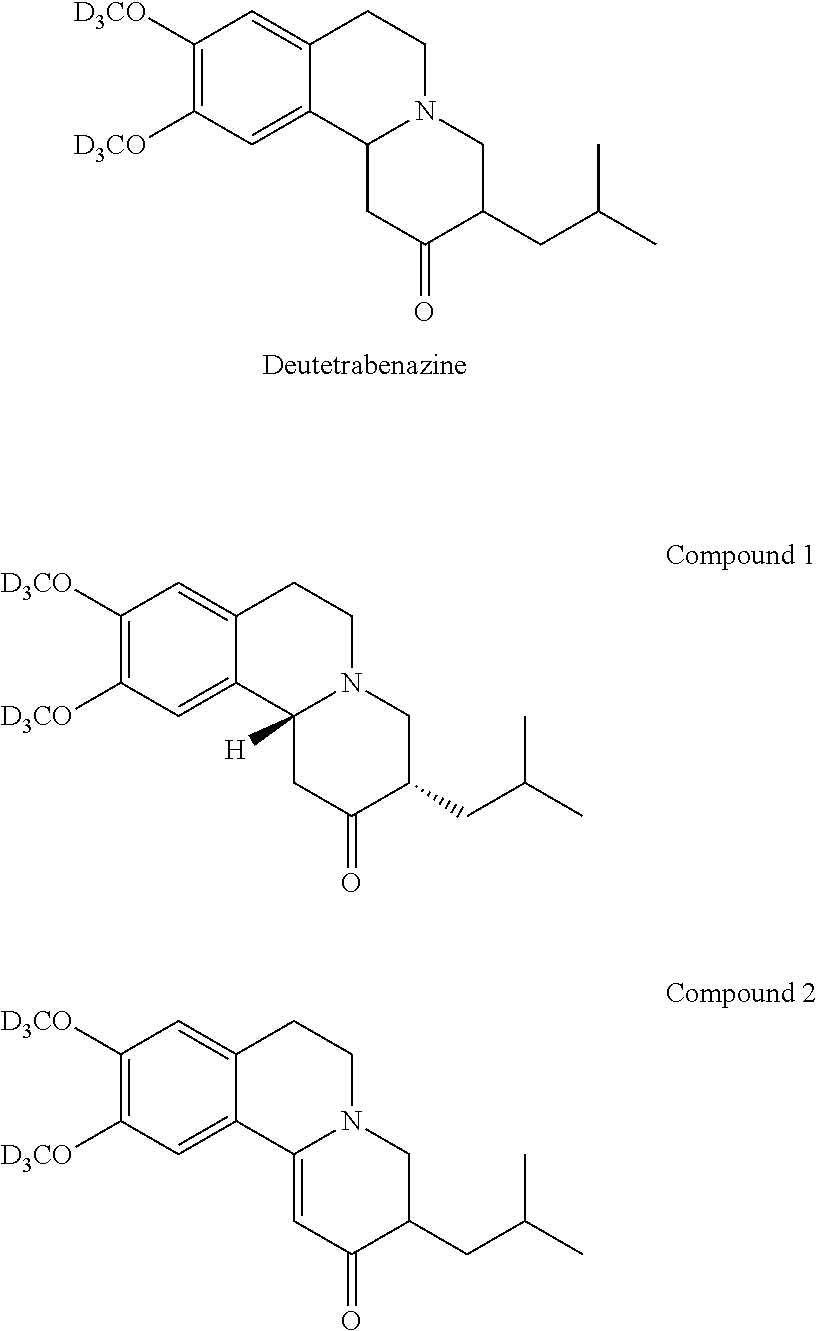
C1([D3CO])=C([D3CO])C=C2C(=C1)CCN1C2([H])CC(=O)C(CC(C)C)C1.C1([D3CO])=C([D3CO])C=C2C(=C1)CCN1C2CC(=O)C(CC(C)C)C1.C1([D3CO])=C([D3CO])C=C2C(=C1)CCN1C2=CC(=O)C(CC(C)C)C1
